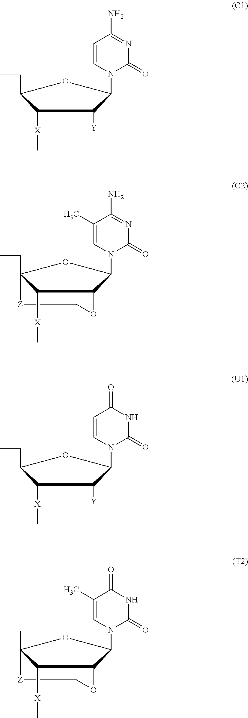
C1=CN(C2C([Y])C([X]C)C(CC)O2)C(=O)N=C1N.C1[Z]C2(CC)C([X]C)C(O1)C(N1C=C(C)C(N)=NC1=O)O2.C1=CN(C2C([Y])C([X]C)C(CC)O2)C(=O)NC1=O.C1[Z]C2(CC)C([X]C)C(O1)C(N1C=C(C)C(=O)NC1=O)O2
